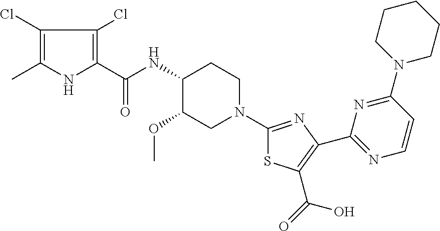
C1(Cl)=C(C)NC(C(NC2C(OC)CN(C3=NC(C4=NC=CC(N5CCCCC5)=N4)=C(C(O)=O)S3)CC2)=O)=C1Cl
